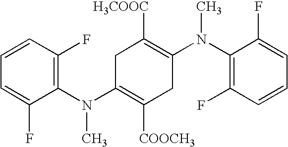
C1=C(F)C(N(C2=C([COOCH3])CC(N(C3=C(F)C=CC=C3F)C)=C([H3COOC])C2)C)=C(F)C=C1
